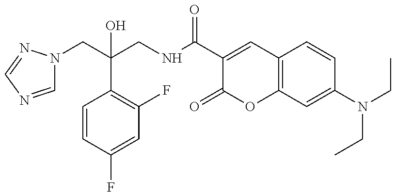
C1=NC=NN1CC(CNC(C1=CC2=C(OC1=O)C=C(N(CC)CC)C=C2)=O)(C1=C(F)C=C(F)C=C1)O
